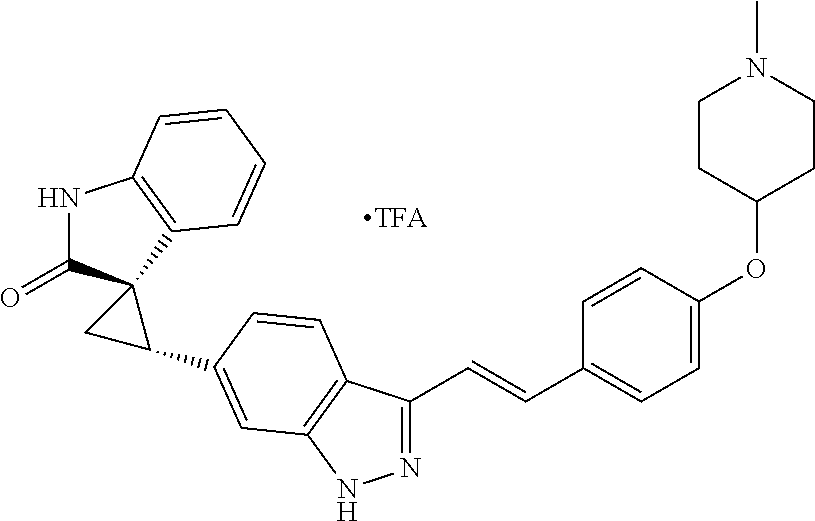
N1=C(C=CC2=CC=C(OC3CCN(C)CC3)C=C2)C2=C(N1)C=C(C1CC13C(=O)NC1=C3C=CC=C1)C=C2
